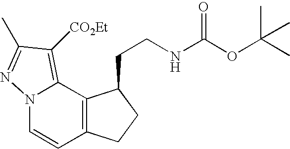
C1=CC2=C(C3=C([CO2Et])C(C)=NN13)C(CCNC(OC(C)(C)C)=O)CC2
